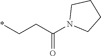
C1N(C(CC*)=O)CCC1
